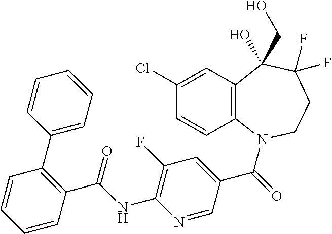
C1(Cl)=CC2=C(C=C1)N(C(=O)C1=CC(F)=C(NC(C3=C(C4=CC=CC=C4)C=CC=C3)=O)N=C1)CCC(F)(F)C2(O)CO
